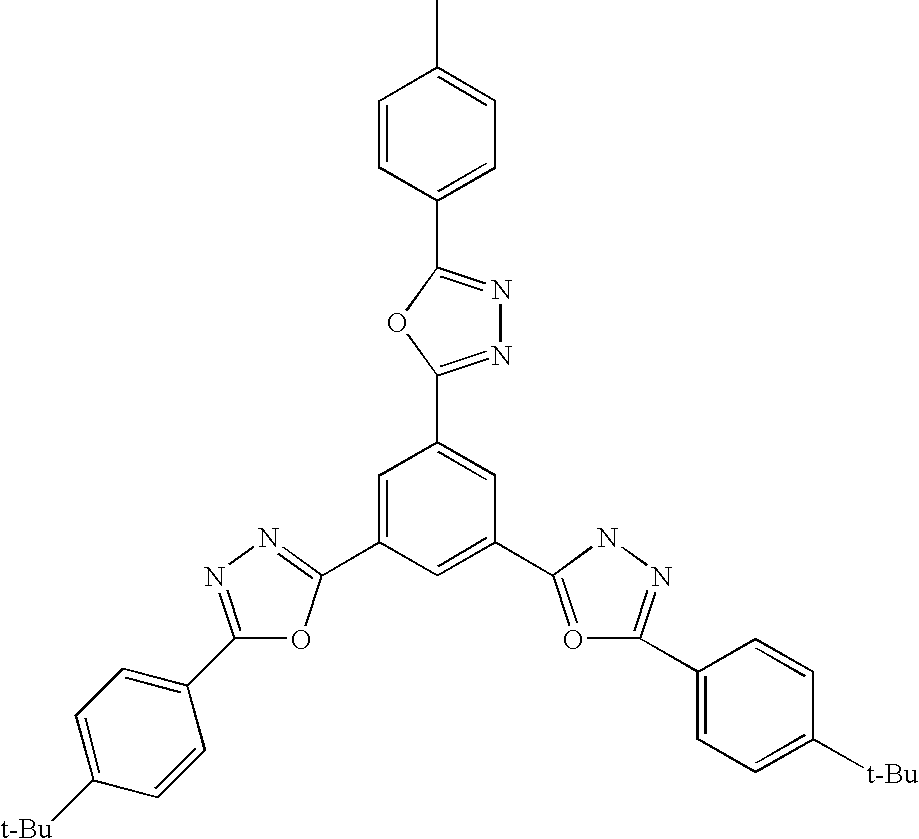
C1([t-Bu])=CC=C(C2=NN=C(C3=CC(C4=NN=C(C5=CC=C(C)C=C5)O4)=CC(C4=OC(C5=CC=C([t-Bu])C=C5)=NN4)=C3)O2)C=C1
